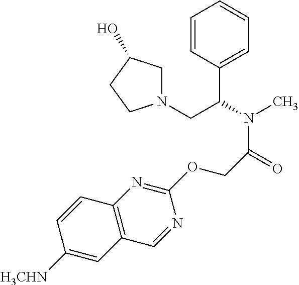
C1=CC(C(N(C)C(=O)COC2=NC3=C(C=N2)C=C([H3CHN])C=C3)CN2CC(O)CC2)=CC=C1
